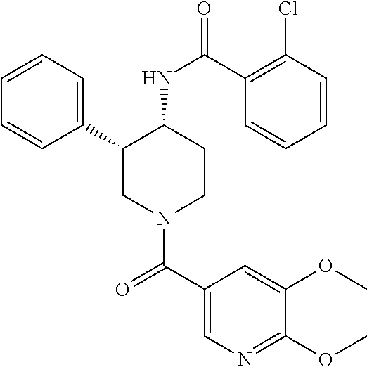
C1=CC=C(C2CN(C(C3=CN=C(OC)C(OC)=C3)=O)CCC2NC(=O)C2=C(Cl)C=CC=C2)C=C1
